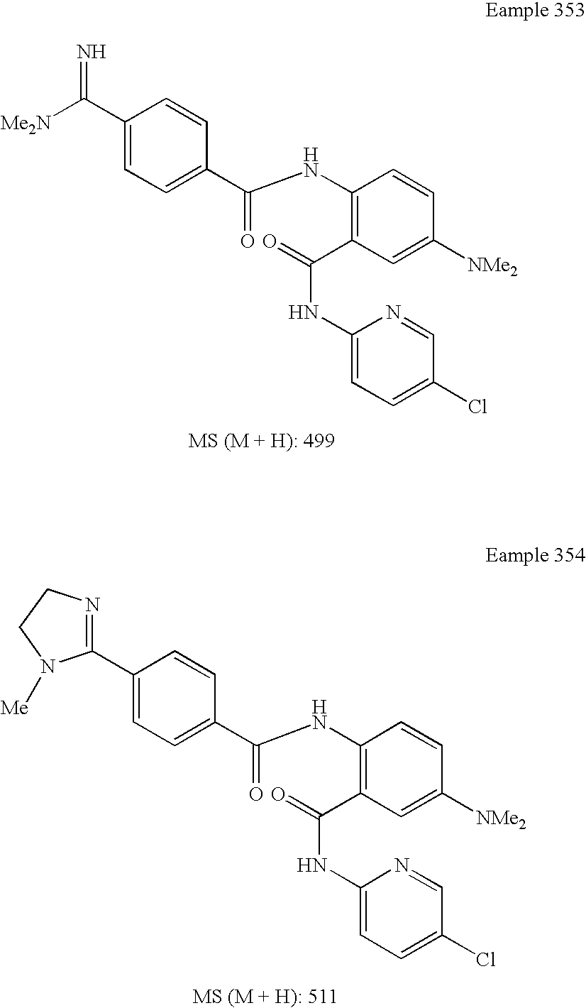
N=C(C1=CC=C(C(NC2=C(C(NC3=CC=C(Cl)C=N3)=O)C=C([NMe2])C=C2)=O)C=C1)[Me2N].C1(C2=NCCN2[Me])=CC=C(C(NC2=C(C(NC3=CC=C(Cl)C=N3)=O)C=C([NMe2])C=C2)=O)C=C1
